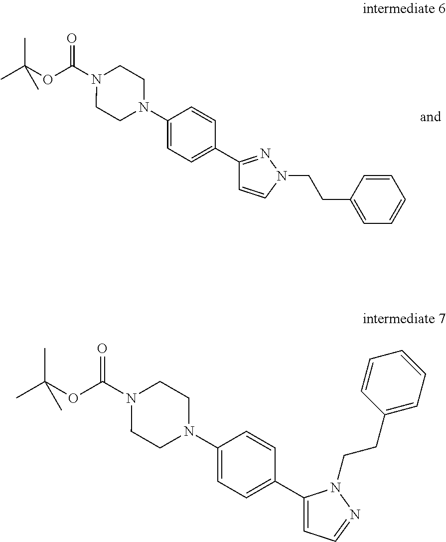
O=C(N1CCN(C2=CC=C(C3=NN(CCC4=CC=CC=C4)C=C3)C=C2)CC1)OC(C)(C)C.O=C(N1CCN(C2=CC=C(C3=CC=NN3CCC3=CC=CC=C3)C=C2)CC1)OC(C)(C)C
